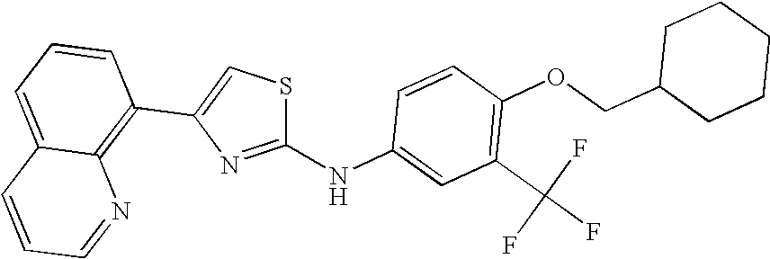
C1=CC(NC2=NC(C3=C4C(=CC=C3)C=CC=N4)=CS2)=CC(C(F)(F)F)=C1OCC1CCCCC1
